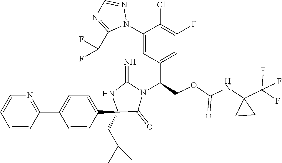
C1(C2=CC=C(C3(CC(C)(C)C)C(=O)N(C(COC(NC4(C(F)(F)F)CC4)=O)C4=CC(F)=C(Cl)C(N5N=CN=C5C(F)F)=C4)C(=N)N3)C=C2)=NC=CC=C1
